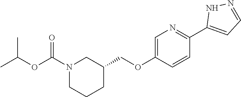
C1=C(OCC2CN(C(OC(C)C)=O)CCC2)C=CC(C2=CC=NN2)=N1
